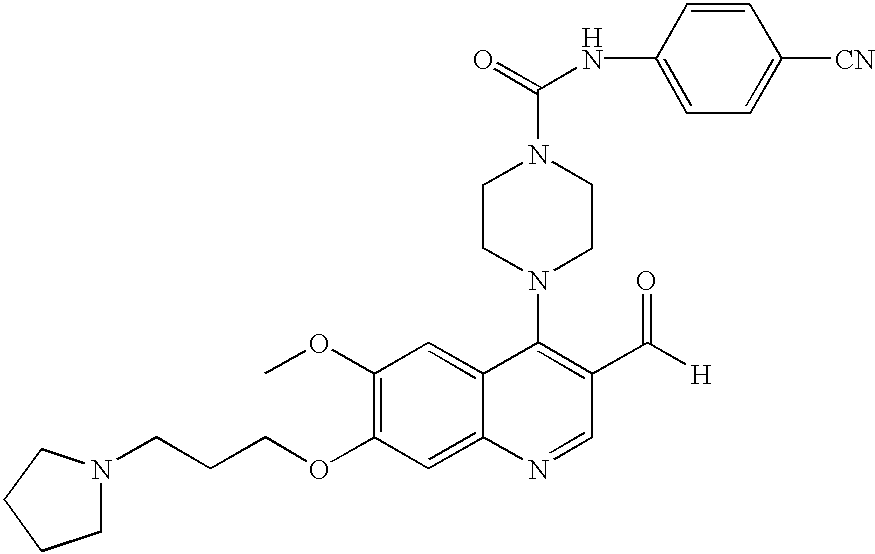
C1(OC)=C(OCCCN2CCCC2)C=C2C(=C1)C(N1CCN(C(=O)NC3=CC=C([CN])C=C3)CC1)=C(C([H])=O)C=N2
